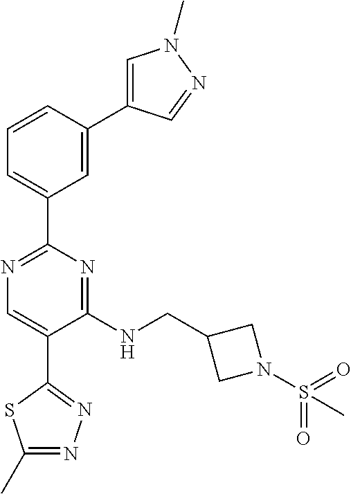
N1=C(C2=CC=CC(C3=CN(C)N=C3)=C2)N=C(NCC2CN(S(=O)(=O)C)C2)C(C2=NN=C(C)S2)=C1
